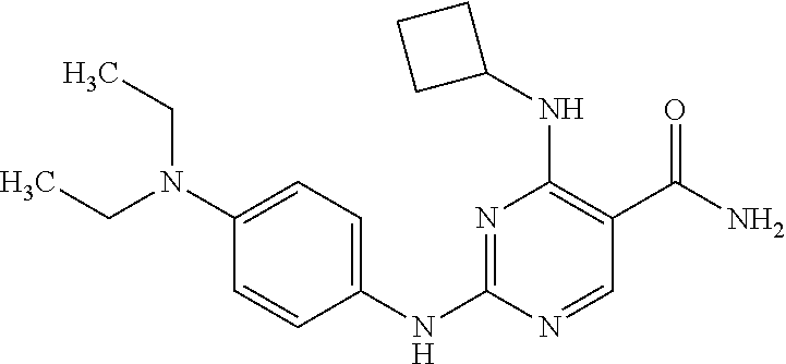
N1=C(NC2=CC=C(N(CC)CC)C=C2)N=CC(C(N)=O)=C1NC1CCC1
